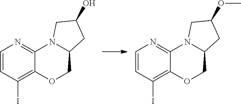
C1=CC(I)=C2C(=N1)N1C(CO2)CC(O)C1.C1=CC(I)=C2C(=N1)N1C(CO2)CC(OC)C1
